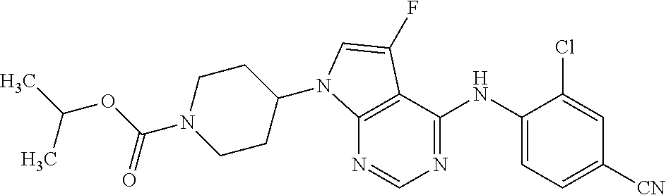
C12=C(C(NC3=CC=C([CN])C=C3Cl)=NC=N1)C(F)=CN2C1CCN(C(OC(C)C)=O)CC1
